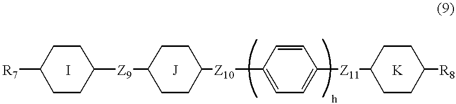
[R7]C1CCC([Z9]C2CCC([Z10]C3=CC=C([Z11]C4CCC([R8])CC4)C=C3)CC2)CC1.I.[J].[K]
